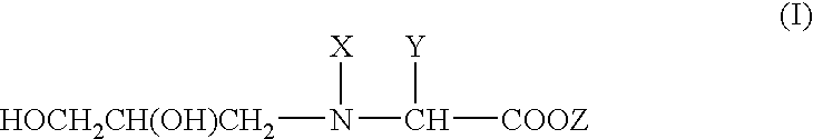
[HOCH2CH(OH)CH2]N(C([COOZ])[Y])[X]
